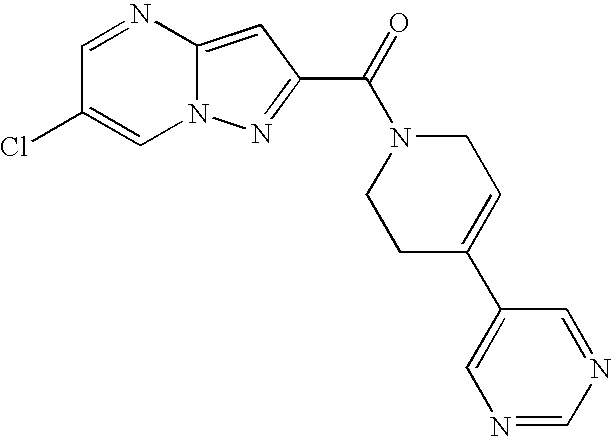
C1=NC2=CC(C(=O)N3CCC(C4=CN=CN=C4)=CC3)=NN2C=C1Cl
